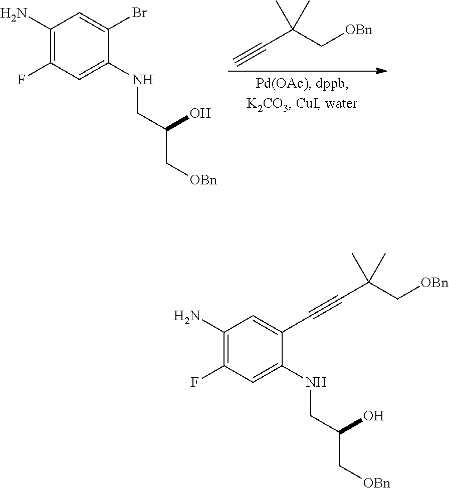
C#CC(C[OBn])(C)C.C1(N)=C(F)C=C(NCC(O)C[OBn])C(Br)=C1.C1(N)=C(F)C=C(NCC(O)C[OBn])C(C#CC(C[OBn])(C)C)=C1
